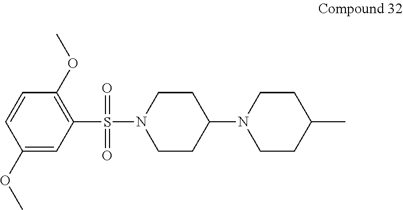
C1=CC(OC)=CC(S(=O)(=O)N2CCC(N3CCC(C)CC3)CC2)=C1OC
